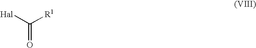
[Hal]C([R1])=O
